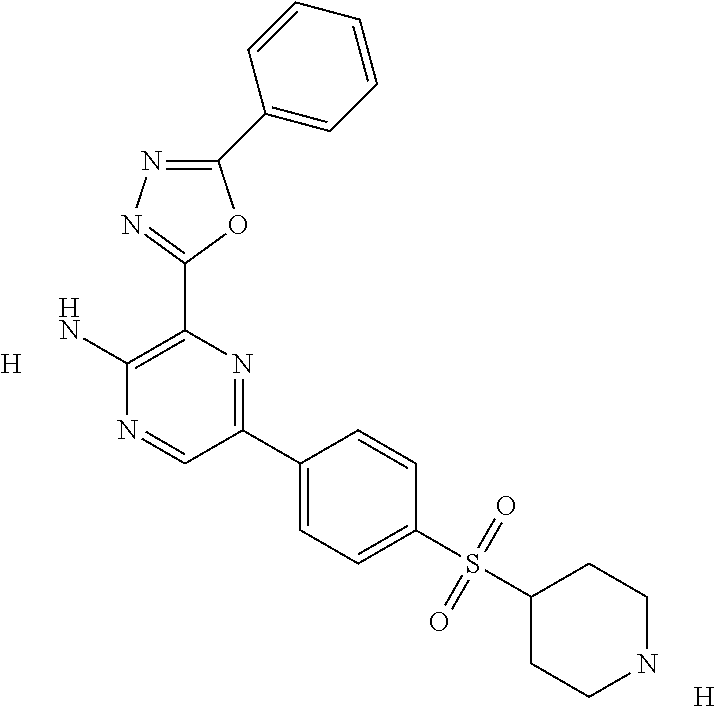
C1(C2=CC=CC=C2)=NN=C(C2=C(N)N=CC(C3=CC=C(S(C4CCNCC4)(=O)=O)C=C3)=N2)O1.[H].[H]
